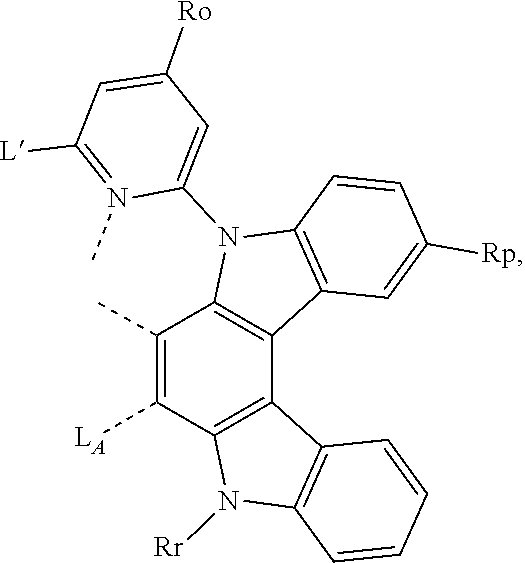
C1=C(N2C3=C(C4=C2C(C)=C([LA])C2=C4C4=C(N2[Rr])C=CC=C4)C=C([Rp])C=C3)N(C)=C([L])C=C1[Ro]
